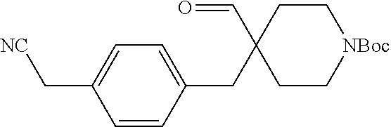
C1=CC(CC2(C=O)CC[NBoc]CC2)=CC=C1C[NC]
